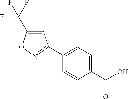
C1(C2=NOC(C(F)(F)F)=C2)=CC=C(C(O)=O)C=C1
